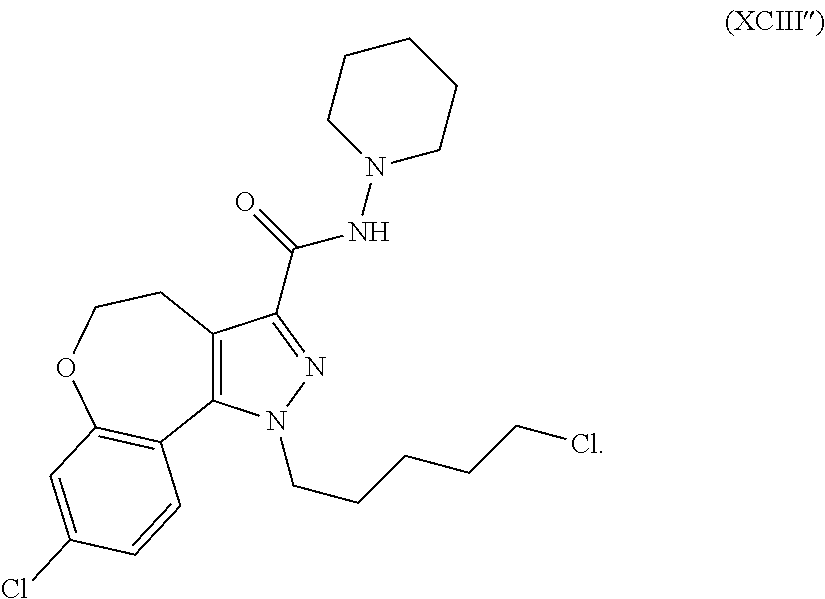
C12=C(N(CCCCCCl)N=C1C(NN1CCCCC1)=O)C1=C(OCC2)C=C(Cl)C=C1
